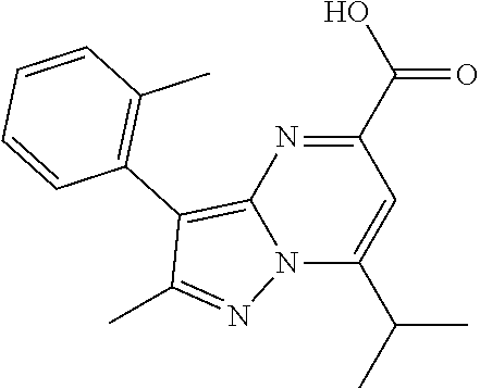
N12C(C(C)C)=CC(C(O)=O)=NC1=C(C1=C(C)C=CC=C1)C(C)=N2
